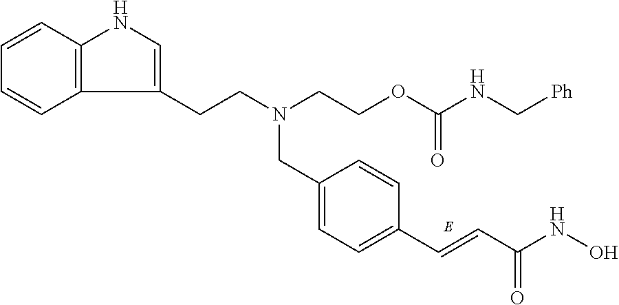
C1=C(CN(CCOC(=O)NC[Ph])CCC2=CNC3=C2C=CC=C3)C=CC(C=CC(NO)=O)=C1
